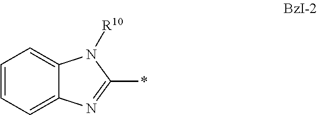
C1=CC=C2C(=C1)N([R10])C(*)=N2
